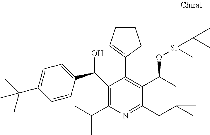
C1(C(C)C)=C(C(C2=CC=C(C(C)(C)C)C=C2)O)C(C2=CCCC2)=C2C(=N1)CC(C)(C)CC2O[Si](C)(C)C(C)(C)C
